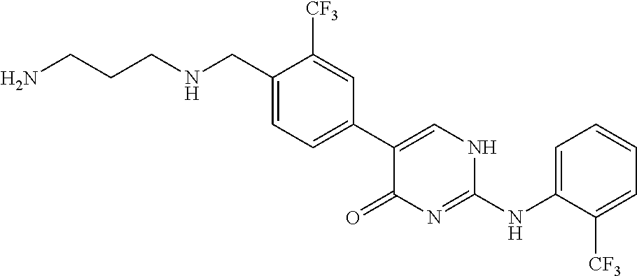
C1(CNCCCN)=CC=C(C2=CNC(NC3=CC=CC=C3[CF3])=NC2=O)C=C1[CF3]
